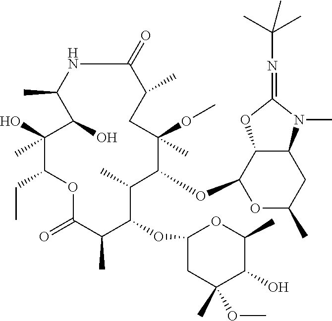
N1C(=O)C(C)CC(C)(OC)C(OC2OC(C)CC3C2OC(=NC(C)(C)C)N3C)C(C)C(OC2CC(C)(OC)C(O)C(C)O2)C(C)C(=O)OC(CC)C(O)(C)C(O)C1C
